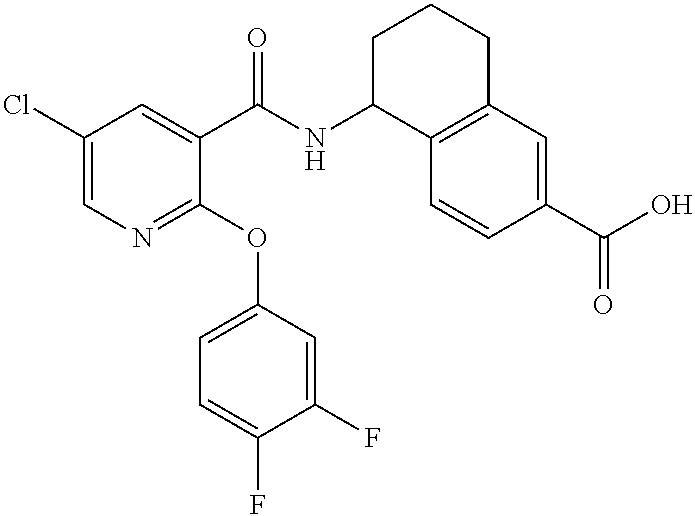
C1(Cl)=CN=C(OC2=CC=C(F)C(F)=C2)C(C(=O)NC2C3=C(CCC2)C=C(C(O)=O)C=C3)=C1
